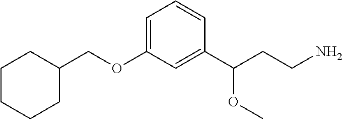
C1CCCC(COC2=CC=CC(C(CCN)OC)=C2)C1
